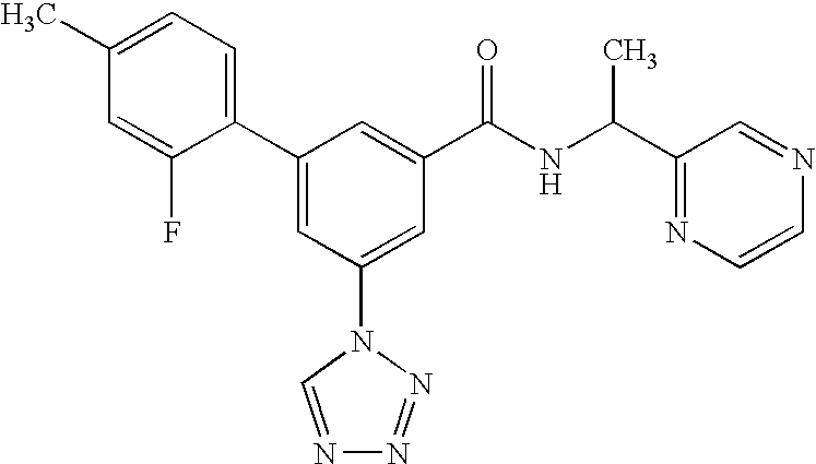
C1(C2=CC(N3C=NN=N3)=CC(C(NC(C3=NC=CN=C3)C)=O)=C2)=CC=C(C)C=C1F
